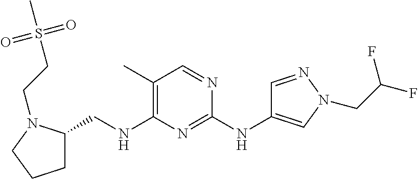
C1C(CNC2=C(C)C=NC(NC3=CN(CC(F)F)N=C3)=N2)N(CCS(C)(=O)=O)CC1
